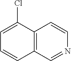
C12=C(C(Cl)=CC=C1)C=CN=C2
